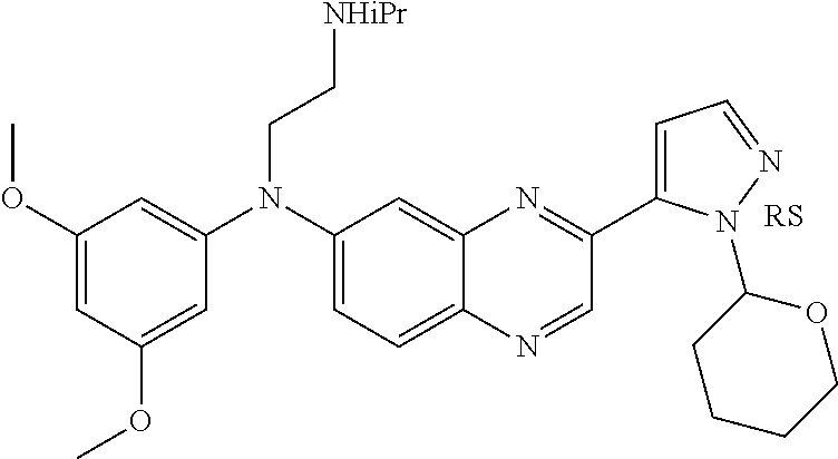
C1=C(OC)C=C(OC)C=C1N(C1=CC=C2C(=C1)N=C(C1=CC=NN1C1CCCCO1)C=N2)CC[NHiPr]
